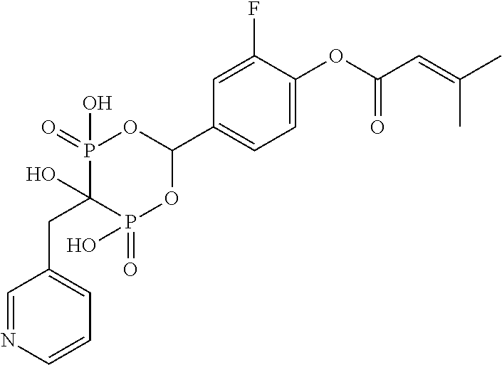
C1=C(OC(C=C(C)C)=O)C(F)=CC(C2OP(=O)(O)C(O)(CC3=CC=CN=C3)P(=O)(O)O2)=C1
